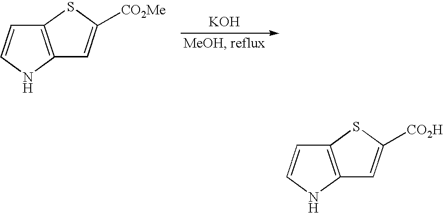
[KOH].C12=C(NC=C1)C=C([CO2Me])S2.C12=C(NC=C1)C=C([CO2H])S2
